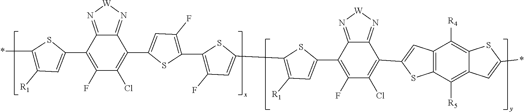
*C1=C([R1])C=C(C2=C(F)C(Cl)=C(C3=CC(F)=C(C4=C(F)C=C(C5=C([R1])C=C(C6=C(F)C(Cl)=C(C7=CC8=C(S7)C([R5])=C7C(=C8[R4])SC(*)=C7)C7=N[W]N=C67)S5)S4)S3)C3=N[W]N=C23)S1
